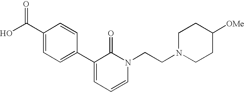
OC(C1=CC=C(C2=CC=CN(CCN3CCC([OMe])CC3)C2=O)C=C1)=O
